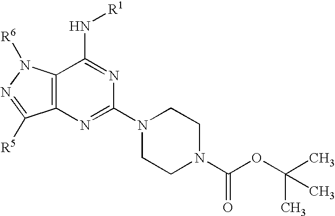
C12=C(N([R6])N=C1[R5])C(N[R1])=NC(N1CCN(C(OC(C)(C)C)=O)CC1)=N2
